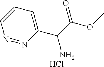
C1(C(C(OC)=O)N)=CC=CN=N1.Cl
